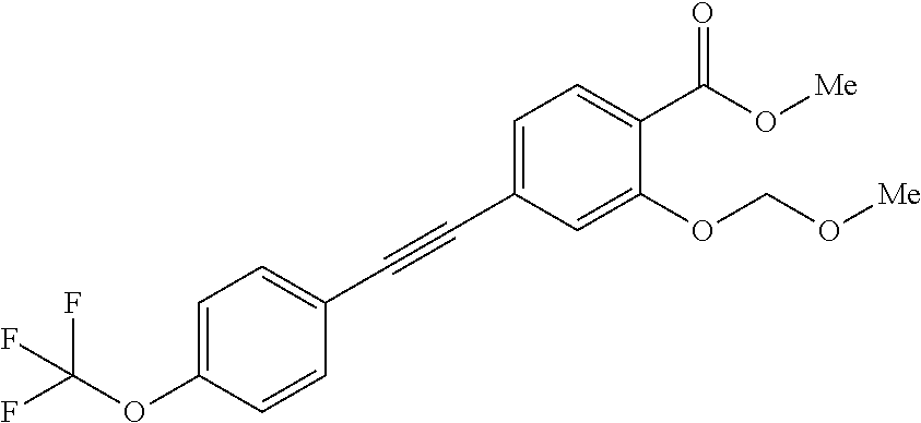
C1=C(C#CC2=CC=C(OC(F)(F)F)C=C2)C=C(OCO[Me])C(C(O[Me])=O)=C1
